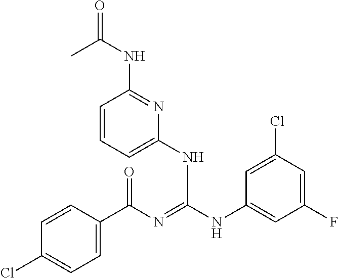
C1=CC(C(N=C(NC2=CC(F)=CC(Cl)=C2)NC2=CC=CC(NC(=O)C)=N2)=O)=CC=C1Cl
